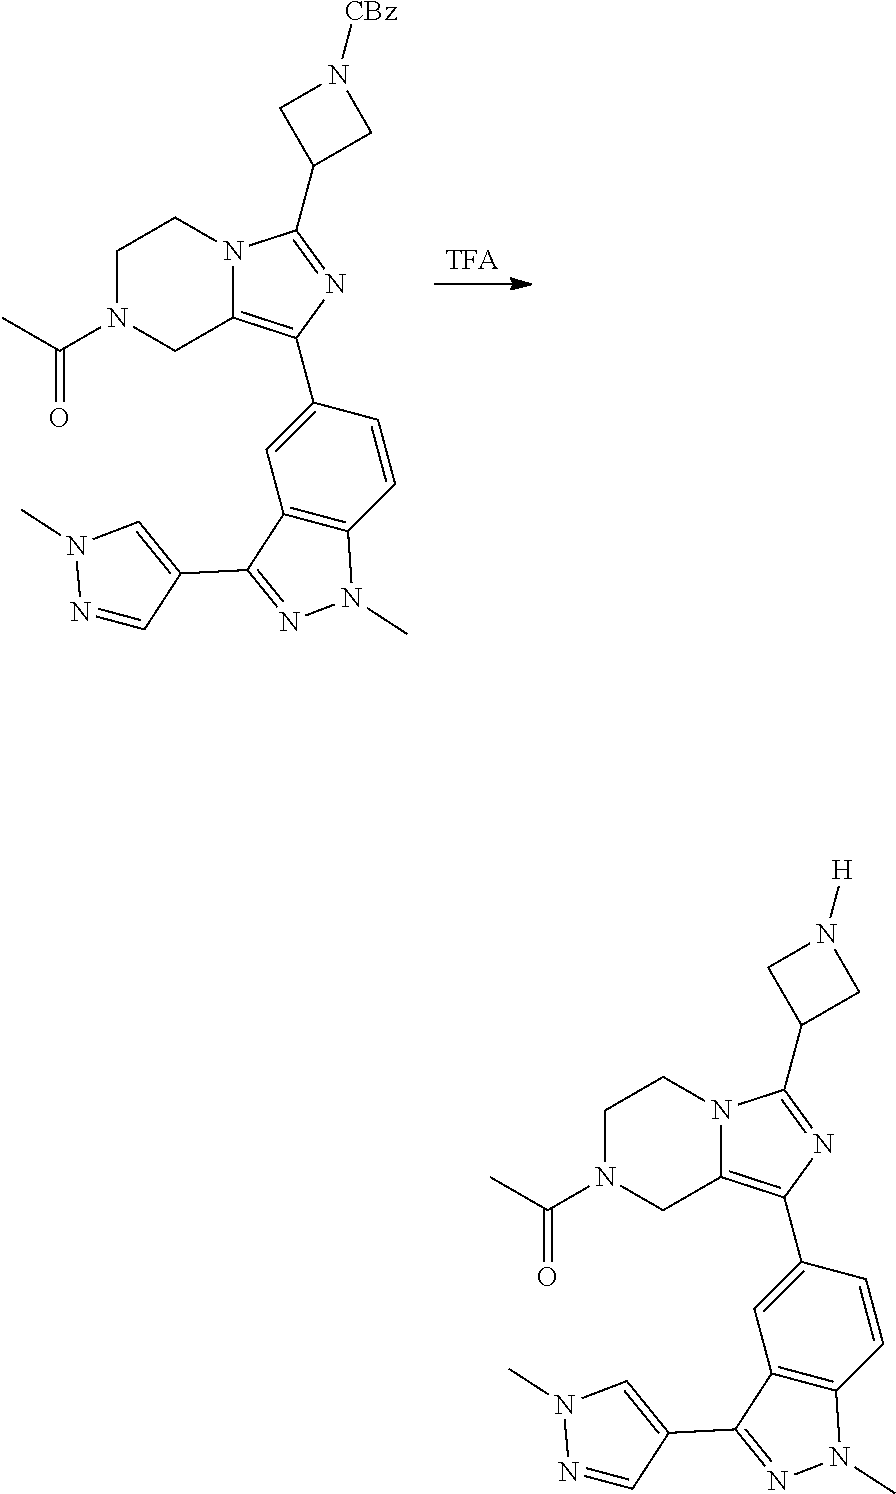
C1(C2=C3N(C(C4CN([CBz])C4)=N2)CCN(C(=O)C)C3)=CC2=C(C=C1)N(C)N=C2C1=CN(C)N=C1.C1(C2=C3N(C(C4CN([H])C4)=N2)CCN(C(=O)C)C3)=CC2=C(C=C1)N(C)N=C2C1=CN(C)N=C1
